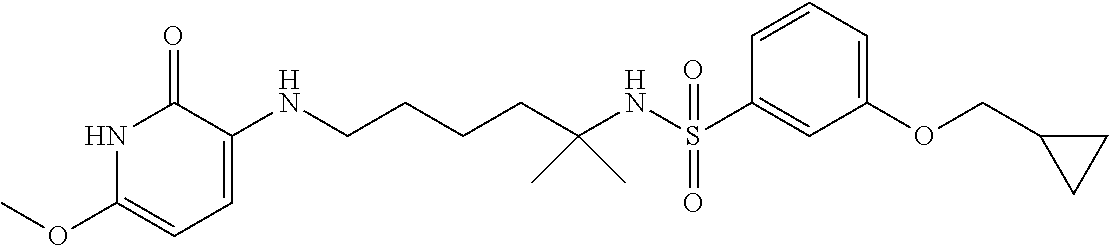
C1(NCCCCC(NS(C2=CC(OCC3CC3)=CC=C2)(=O)=O)(C)C)=CC=C(OC)NC1=O
